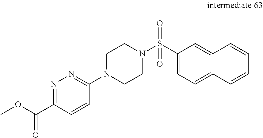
C1=C(S(N2CCN(C3=NN=C(C(OC)=O)C=C3)CC2)(=O)=O)C=C2C(=C1)C=CC=C2
